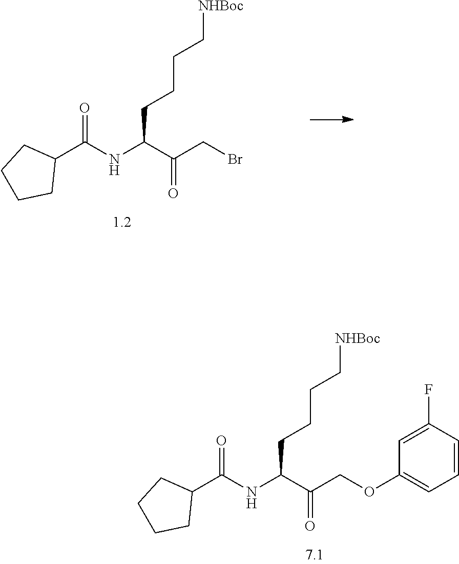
O=C(NC(C(COC1=CC=CC(F)=C1)=O)CCCC[NHBoc])C1CCCC1.O=C(NC(C(CBr)=O)CCCC[NHBoc])C1CCCC1
